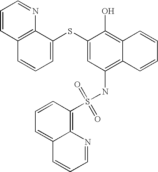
C1=CC2=C(N=C1)C(SC1=CC(NS(C3=C4C(=CC=C3)C=CC=N4)(=O)=O)=C3C(=C1O)C=CC=C3)=CC=C2
